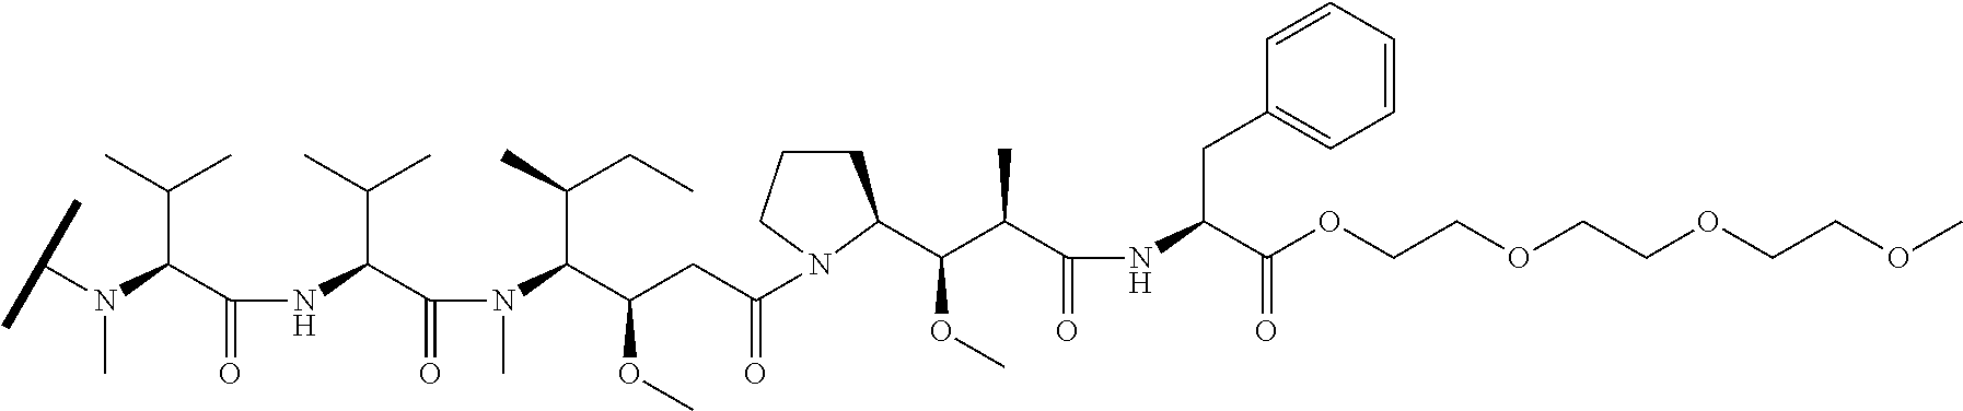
C(N(C(C(=O)NC(C(=O)N(C(C(CC)C)C(CC(=O)N1CCCC1C(C(C(NC(C(=O)OCCOCCOCCOC)CC1=CC=CC=C1)=O)C)OC)OC)C)C(C)C)C(C)C)C)(C)C
